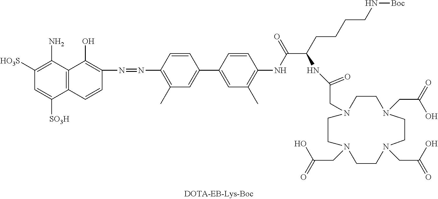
C(CC(NC(CN1CCN(CC(=O)O)CCN(CC(=O)O)CCN(CC(=O)O)CC1)=O)C(NC1=C(C)C=C(C2=CC(C)=C(N=NC3=C(O)C4=C(C([SO3H])=CC([HO3S])=C4N)C=C3)C=C2)C=C1)=O)CCN[Boc]
